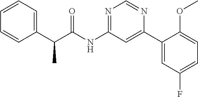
C1(C(C(NC2=NC=NC(C3=CC(F)=CC=C3OC)=C2)=O)C)=CC=CC=C1
